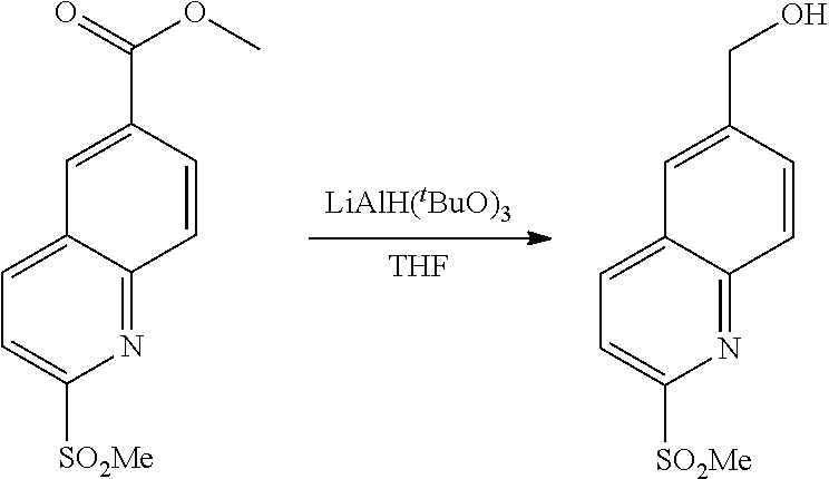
[THF].[LiAlH(tBuO)3].N1=C2C(=CC=C1[SO2Me])C=C(C(=O)OC)C=C2.N1=C2C(=CC=C1[SO2Me])C=C(CO)C=C2
